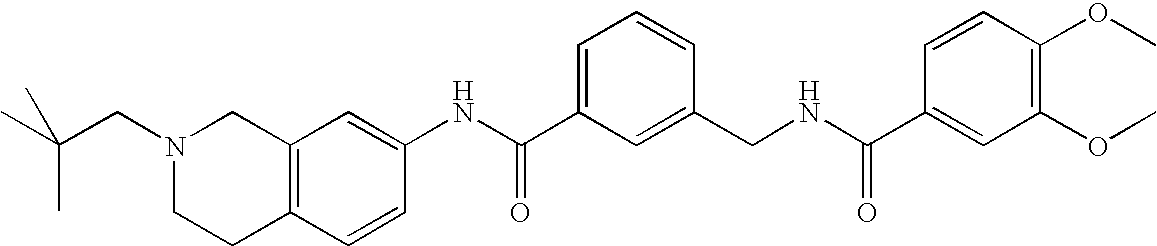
C1(NC(C2=CC=CC(CNC(C3=CC(OC)=C(OC)C=C3)=O)=C2)=O)=CC2=C(CCN(CC(C)(C)C)C2)C=C1
